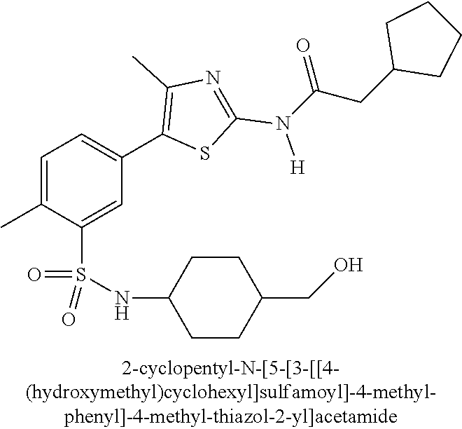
C1=C(C)C(S(NC2CCC(CO)CC2)(=O)=O)=CC(C2=C(C)N=C(N([H])C(CC3CCCC3)=O)S2)=C1
